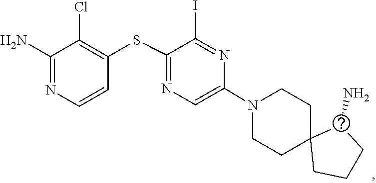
C1C2(CCCC2N)CCN(C2=CN=C(SC3=C(Cl)C(N)=NC=C3)C(I)=N2)C1
